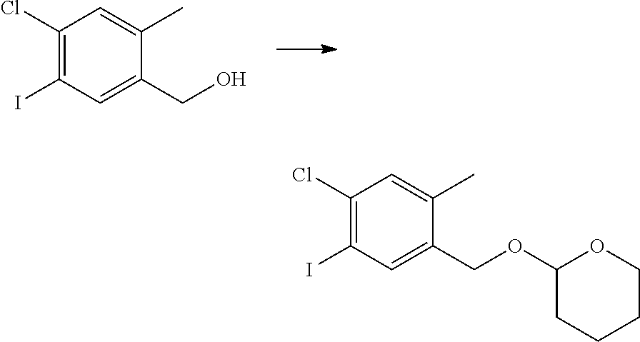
C1(Cl)=C(I)C=C(CO)C(C)=C1.C1(Cl)=C(I)C=C(COC2CCCCO2)C(C)=C1
